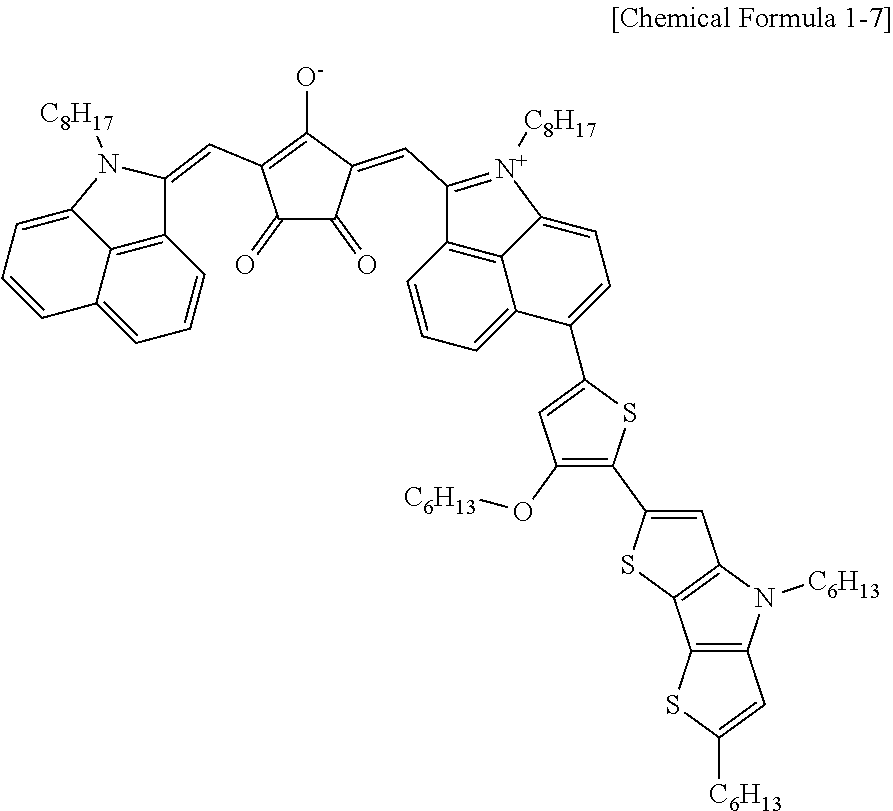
C12=CC=CC3=C1C(=CC=C2)N([C8H17])C3=CC1=C([O-])C(=CC2=[N+]([C8H17])C3=CC=C(C4=CC(O[C6H13])=C(C5=CC6=C(S5)C5=C(N6[C6H13])C=C([C6H13])S5)S4)C4=CC=CC2=C43)C(=O)C1=O
